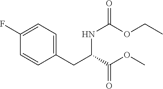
C1=CC(F)=CC=C1CC(NC(OCC)=O)C(OC)=O
